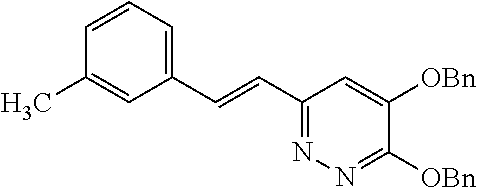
C1=CC=C(C=CC2=NN=C([OBn])C([OBn])=C2)C=C1C
